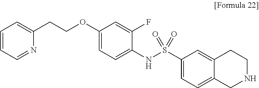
C1=C(OCCC2=CC=CC=N2)C=C(F)C(NS(C2=CC=C3C(=C2)CCNC3)(=O)=O)=C1
